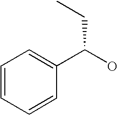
C1=CC(C(O)CC)=CC=C1
